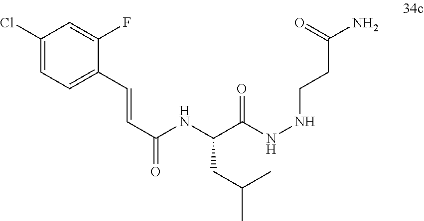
C(C(NNCCC(N)=O)=O)(NC(C=CC1=CC=C(Cl)C=C1F)=O)CC(C)C
